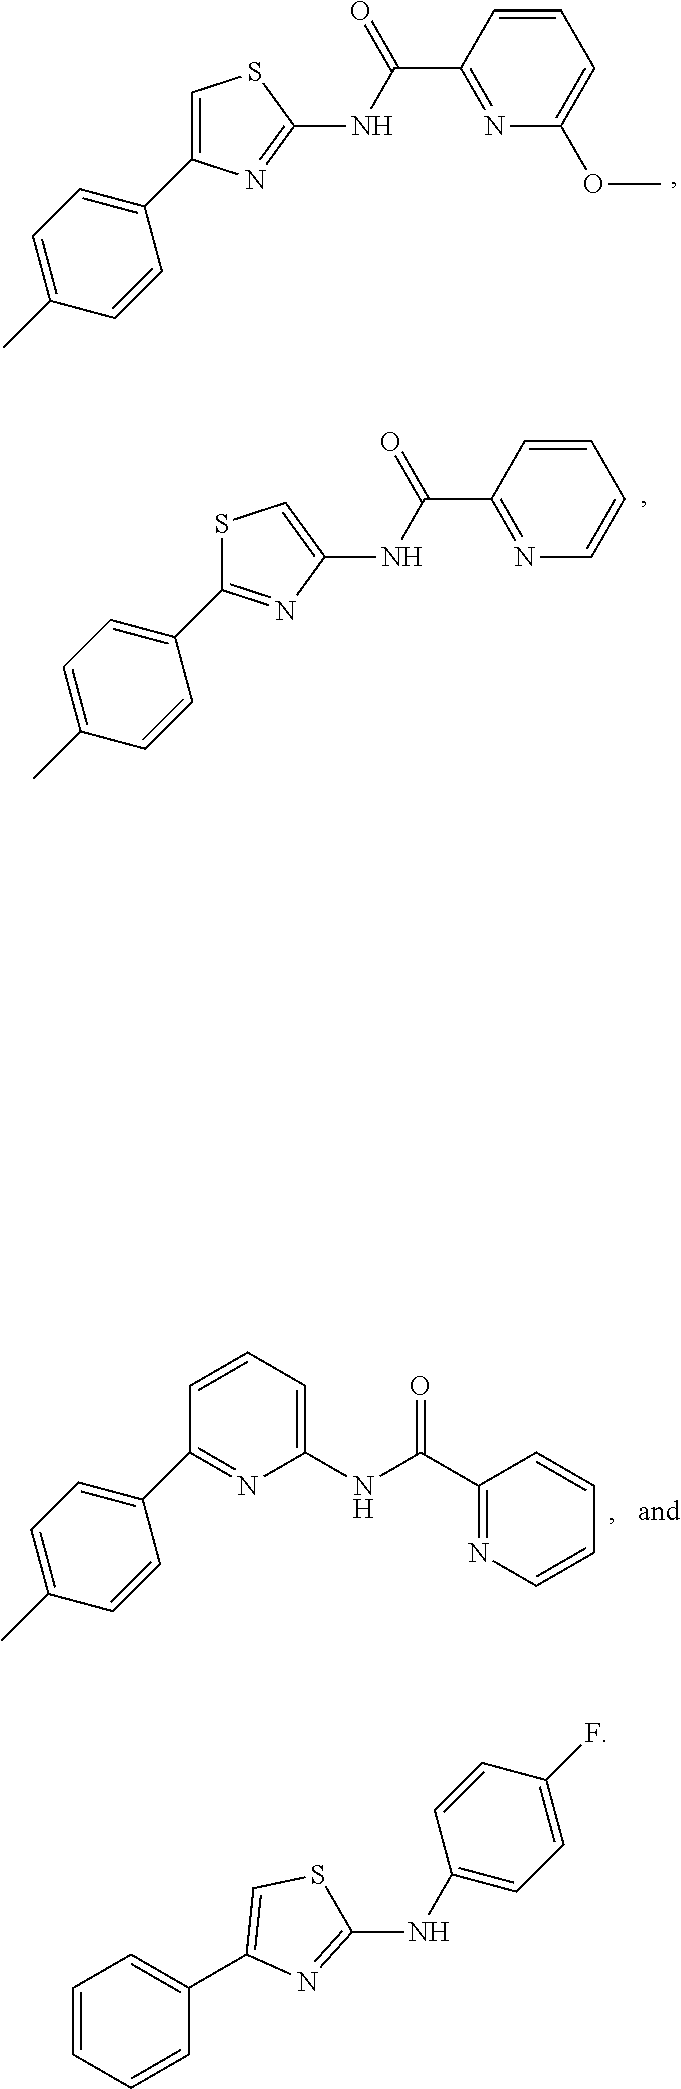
C1(C2=CC=C(C)C=C2)=CSC(NC(C2=NC(OC)=CC=C2)=O)=N1.C1(C2=CC=C(C)C=C2)=NC(NC(C2=NC=CC=C2)=O)=CS1.C1(C2=CC=C(C)C=C2)=NC(NC(C2=NC=CC=C2)=O)=CC=C1.C1=CC=CC(C2=CSC(NC3=CC=C(F)C=C3)=N2)=C1
